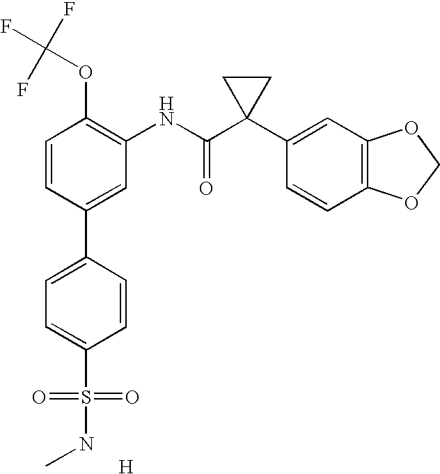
C1=CC(C2=CC=C(S(=O)(=O)NC)C=C2)=CC(NC(C2(C3=CC4=C(C=C3)OCO4)CC2)=O)=C1OC(F)(F)F.[H]
